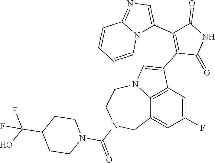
C1(C2=CN=C3N2C=CC=C3)=C(C2=CN3C4=C2C=C(F)C=C4CN(C(=O)N2CCC(C(O)(F)F)CC2)CC3)C(=O)NC1=O
